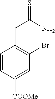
C1=CC([COOMe])=CC(Br)=C1CC(N)=S
